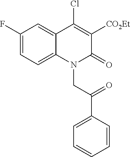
C1(F)=CC=C2C(=C1)C(Cl)=C([CO2Et])C(=O)N2CC(C1=CC=CC=C1)=O
